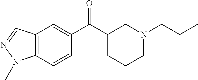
C12=C(C=CC(C(C3CCCN(CCC)C3)=O)=C1)N(C)N=C2
